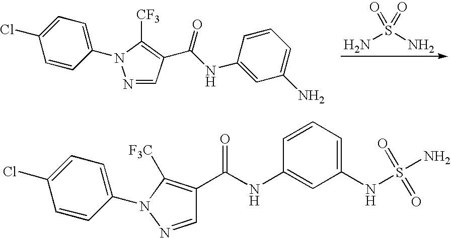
C1=CC(N2N=CC(C(NC3=CC(N)=CC=C3)=O)=C2[CF3])=CC=C1Cl.NS(N)(=O)=O.C1=CC(N2C([F3C])=C(C(NC3=CC(NS(N)(=O)=O)=CC=C3)=O)C=N2)=CC=C1Cl
